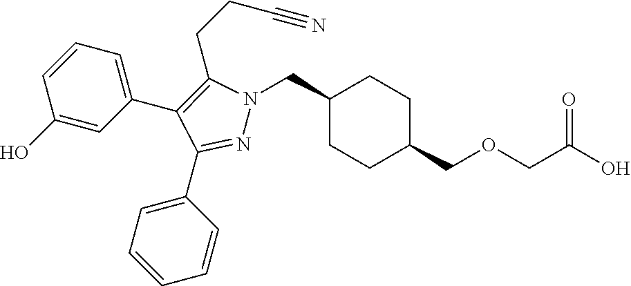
C1(CN2N=C(C3=CC=CC=C3)C(C3=CC=CC(O)=C3)=C2CCC#N)CCC(COCC(O)=O)CC1
